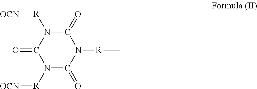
N1([R][OCN])C(=O)N([R]C)C(=O)N([R][OCN])C1=O
